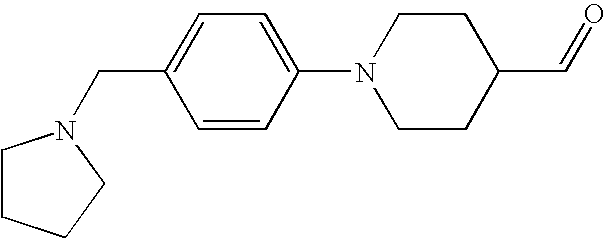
C1=CC(N2CCC(C=O)CC2)=CC=C1CN1CCCC1
